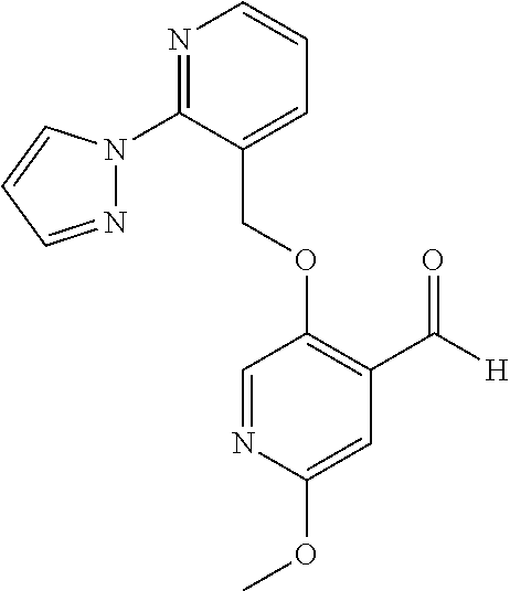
C(OC1=C(C([H])=O)C=C(OC)N=C1)C1=CC=CN=C1N1N=CC=C1
